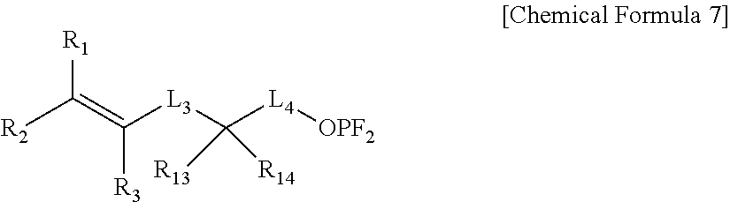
[R1]C(=C([L3]C([L4][OPF2])([R14])[R13])[R3])[R2]
